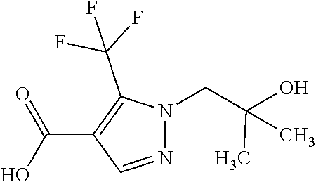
N1=CC(C(O)=O)=C(C(F)(F)F)N1CC(O)(C)C
